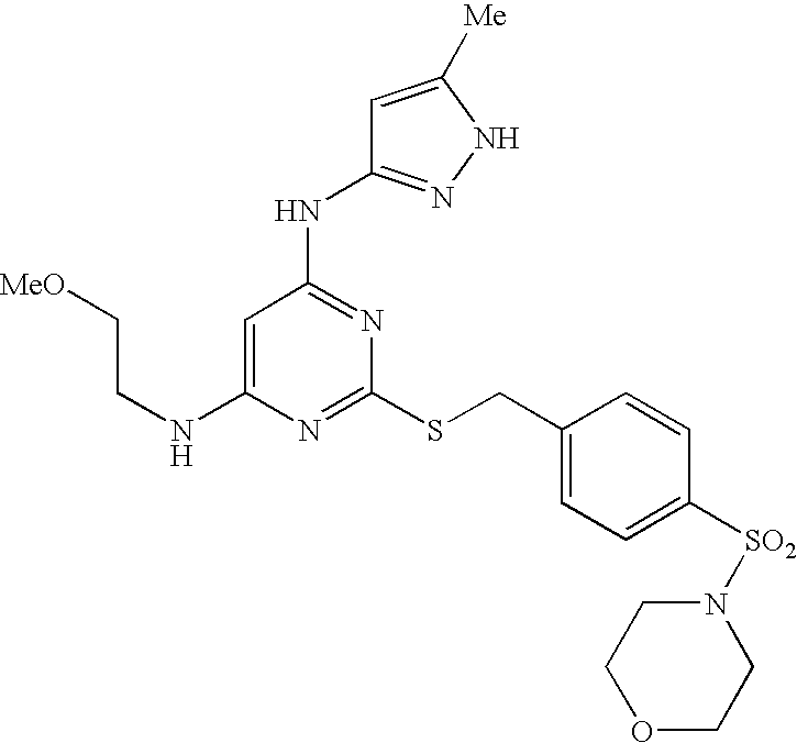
C1(NCC[MeO])=CC(NC2=NNC([Me])=C2)=NC(SCC2=CC=C([SO2]N3CCOCC3)C=C2)=N1
